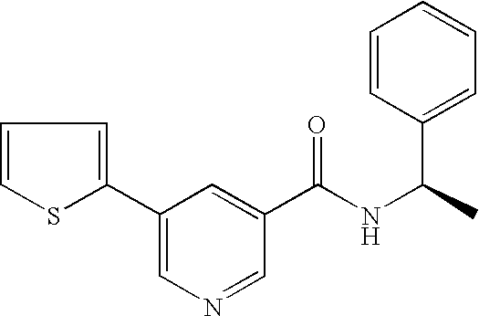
C1=CSC(C2=CN=CC(C(NC(C3=CC=CC=C3)C)=O)=C2)=C1
